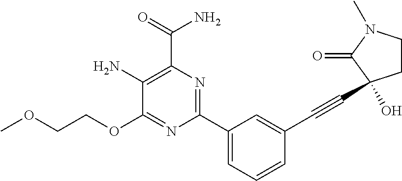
C1(N)=C(C(=O)N)N=C(C2=CC=CC(C#CC3(O)CCN(C)C3=O)=C2)N=C1OCCOC
